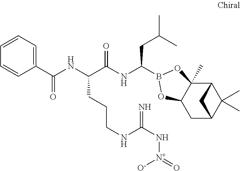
C12C3(C)C(CC(C1(C)C)C2)OB(C(NC(C(NC(C1=CC=CC=C1)=O)CCCNC(N[N+]([O-])=O)=N)=O)CC(C)C)O3
